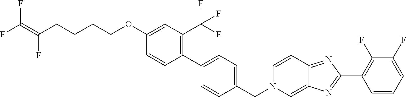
C1(OCCCCC(=C(F)F)F)=CC(C(F)(F)F)=C(C2=CC=C(CN3C=C4C(=NC(C5=C(F)C(F)=CC=C5)=N4)C=C3)C=C2)C=C1
